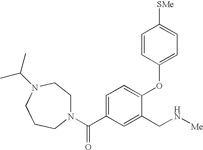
N1(C(C2=CC=C(OC3=CC=C([SMe])C=C3)C(CN[Me])=C2)=O)CCN(C(C)C)CCC1
